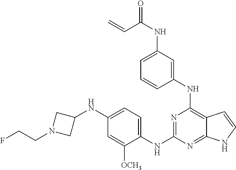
C1(NC2=NC(NC3=CC(NC(C=C)=O)=CC=C3)=C3C(=N2)NC=C3)=CC=C(NC2CN(CCF)C2)C=C1[OCH3]
